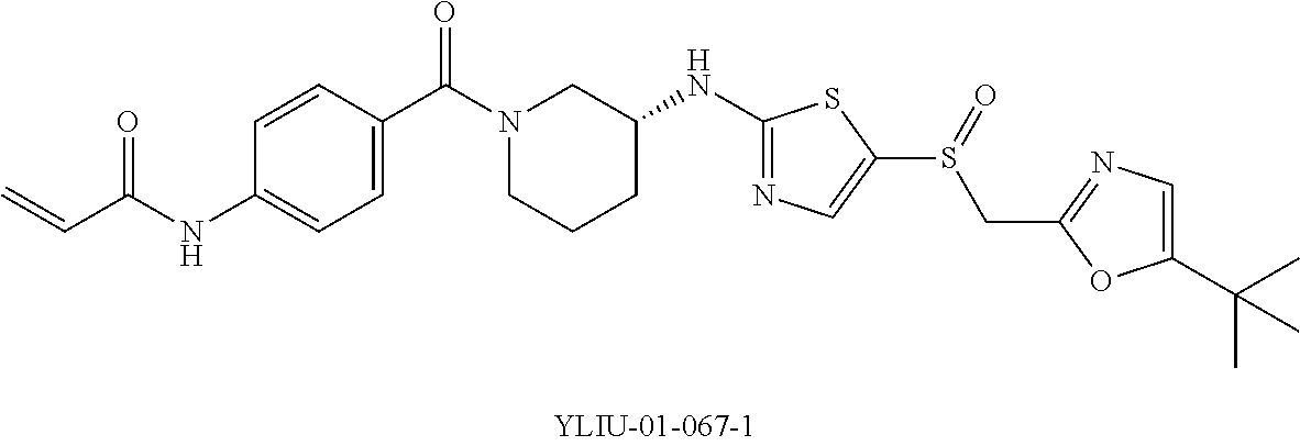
C=CC(NC1=CC=C(C(=O)N2CCCC(NC3=NC=C(S(CC4=NC=C(C(C)(C)C)O4)=O)S3)C2)C=C1)=O
